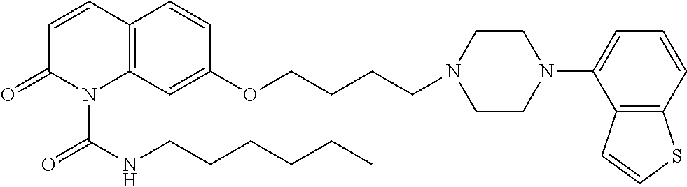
C12=C(C=C(OCCCCN3CCN(C4=CC=CC5=C4C=CS5)CC3)C=C1)N(C(NCCCCCC)=O)C(=O)C=C2
